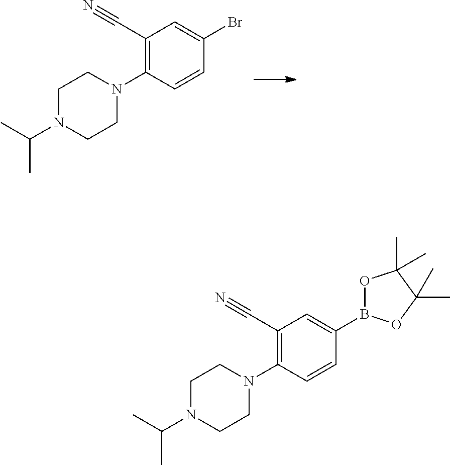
C1(C#N)=C(N2CCN(C(C)C)CC2)C=CC(Br)=C1.C1(C#N)=C(N2CCN(C(C)C)CC2)C=CC(B2OC(C)(C)C(C)(C)O2)=C1
